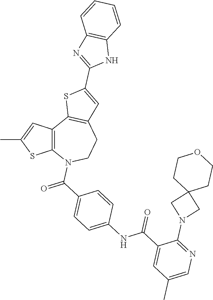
C12=C(C=C(C)S1)C1=C(CCN2C(=O)C2=CC=C(NC(C3=CC(C)=CN=C3N3CC4(C3)CCOCC4)=O)C=C2)C=C(C2=NC3=C(N2)C=CC=C3)S1
